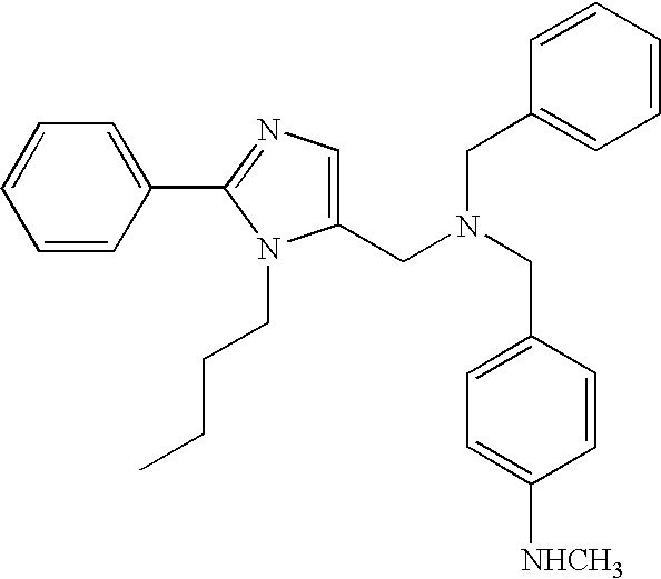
C1(CN(CC2=CC=C([NHCH3])C=C2)CC2=CC=CC=C2)=CN=C(C2=CC=CC=C2)N1CCCC
